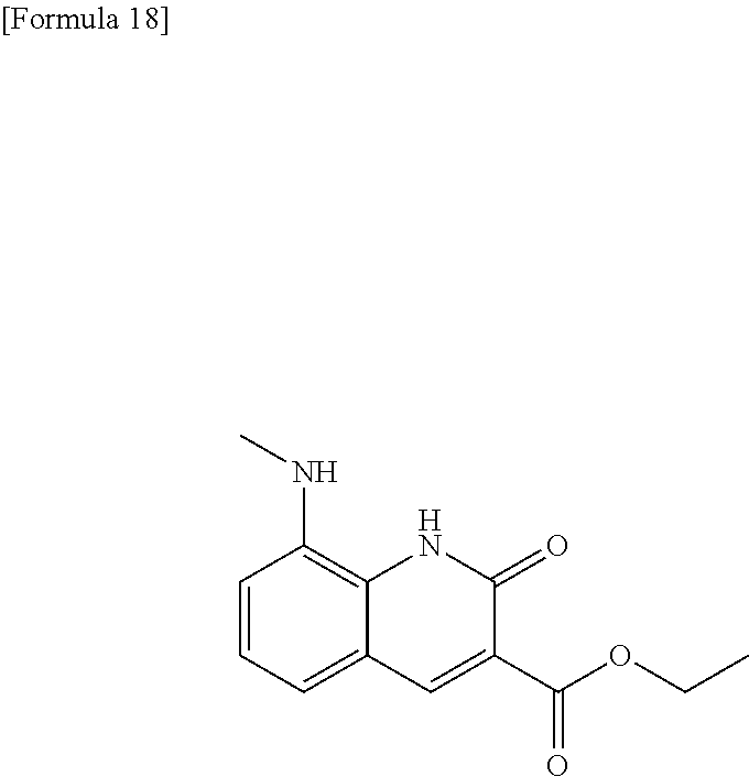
C1=CC=C2C(=C1NC)NC(=O)C(C(OCC)=O)=C2
